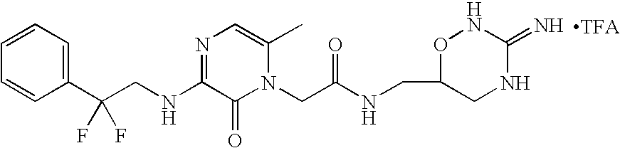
C1(C(CNC2=NC=C(C)N(CC(NCC3ONC(=N)NC3)=O)C2=O)(F)F)=CC=CC=C1
